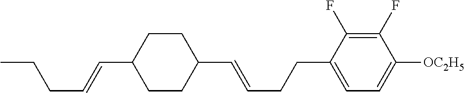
C1CC(C=CCCC)CCC1C=CCCC1=CC=C([OC2H5])C(F)=C1F
